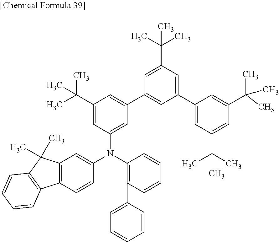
C1=C(C(C)(C)C)C=C(C2=CC(C(C)(C)C)=CC(C(C)(C)C)=C2)C=C1C1=CC(C(C)(C)C)=CC(N(C2=CC3=C(C=C2)C2=C(C3(C)C)C=CC=C2)C2=C(C3=CC=CC=C3)C=CC=C2)=C1
